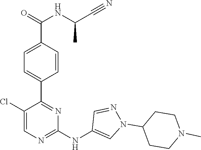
C1(C2=NC(NC3=CN(C4CCN(C)CC4)N=C3)=NC=C2Cl)=CC=C(C(NC(C#N)C)=O)C=C1
